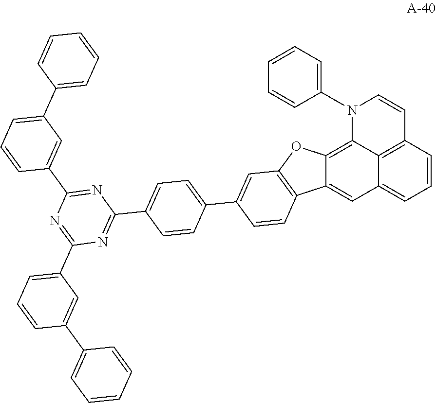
C1=CC2=C3C(=C1)C=C1C(=C3N(C3=CC=CC=C3)C=C2)OC2=C1C=CC(C1=CC=C(C3=NC(C4=CC=CC(C5=CC=CC=C5)=C4)=NC(C4=CC(C5=CC=CC=C5)=CC=C4)=N3)C=C1)=C2
